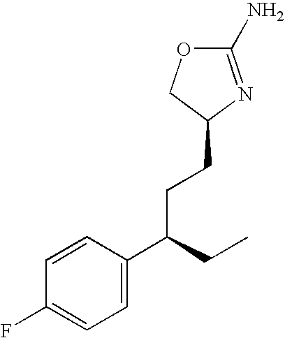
C1(N)=NC(CCC(C2=CC=C(F)C=C2)CC)CO1
